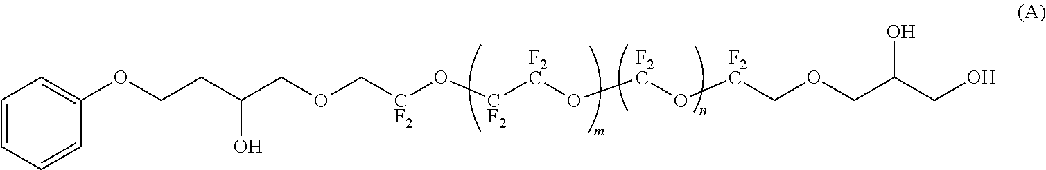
C1=CC=CC(OCCC(COC[CF2]O[CF2][F2C]O[F2C]O[F2C]COCC(CO)O)O)=C1
